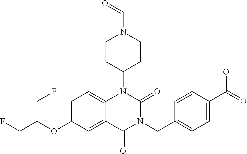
C1=C(OC(CF)CF)C=C2C(=C1)N(C1CCN(C=O)CC1)C(=O)N(CC1=CC=C(C(=O)O)C=C1)C2=O
